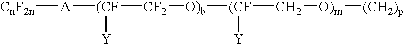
[CnF2n][A][(CF]([CF2][O)b][(CF](C[O)m][(CH2)p])[Y])[Y]
